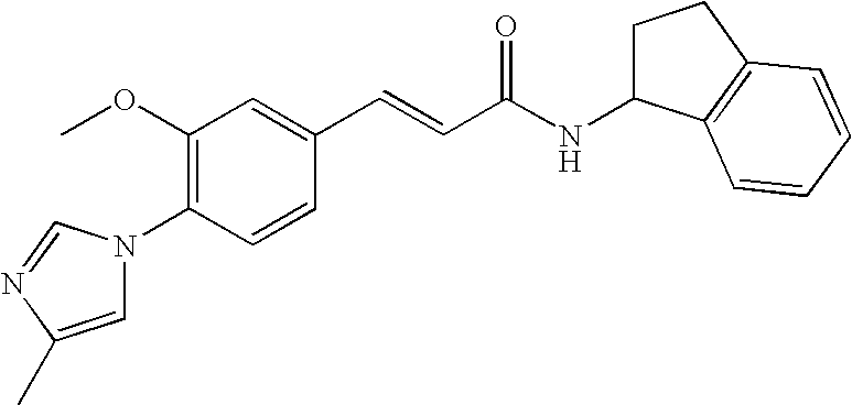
C1(OC)=C(N2C=C(C)N=C2)C=CC(C=CC(NC2CCC3=C2C=CC=C3)=O)=C1
